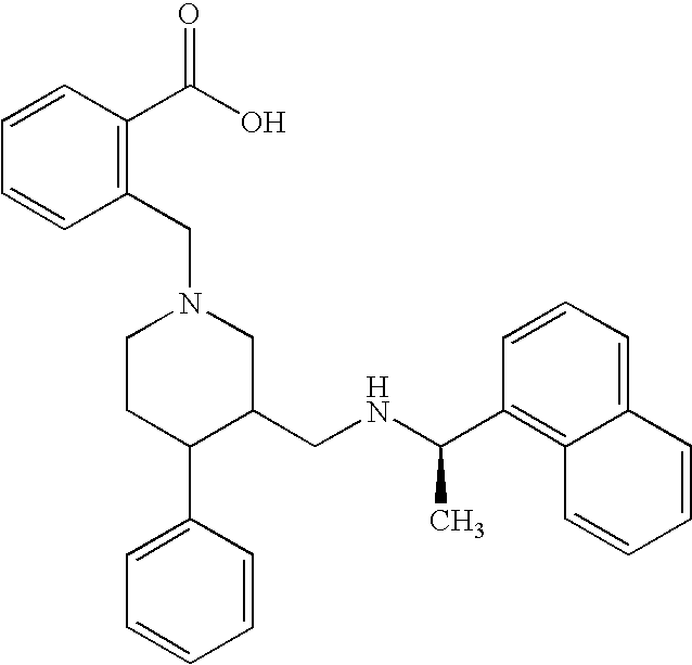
C1CC(C2=CC=CC=C2)C(CNC(C2=C3C(=CC=C2)C=CC=C3)C)CN1CC1=C(C(O)=O)C=CC=C1
